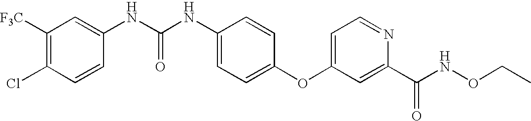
C1([F3C])=C(Cl)C=CC(NC(NC2=CC=C(OC3=CC=NC(C(NOCC)=O)=C3)C=C2)=O)=C1
